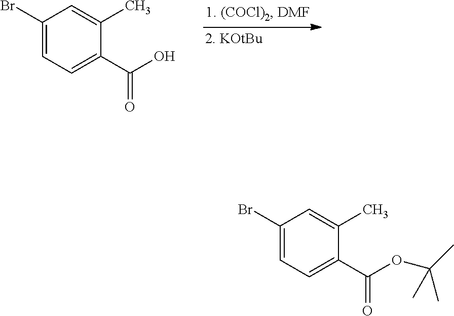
C1=C(C(O)=O)C(C)=CC(Br)=C1.C1=C(C(OC(C)(C)C)=O)C(C)=CC(Br)=C1
